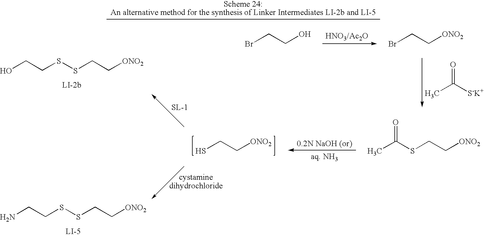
OCCSSCC[ONO2].NCCSSCC[ONO2].SCC[ONO2].O=C([S-K+])C.CC(SCC[ONO2])=O.BrCC[ONO2].BrCCO
